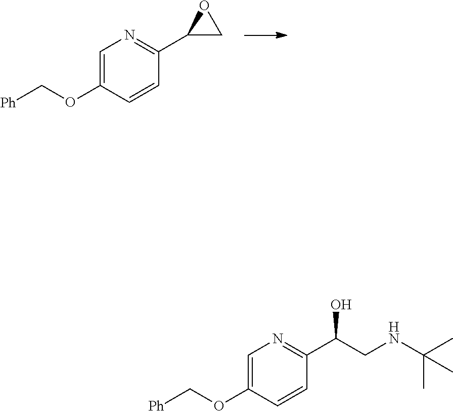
C1=C(OC[Ph])C=CC(C(CNC(C)(C)C)O)=N1.C1=C(OC[Ph])C=CC(C2CO2)=N1
